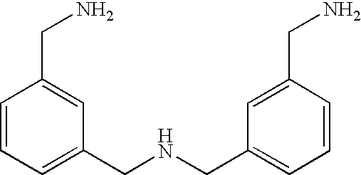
C1=CC=C(CNCC2=CC=CC(CN)=C2)C=C1CN
